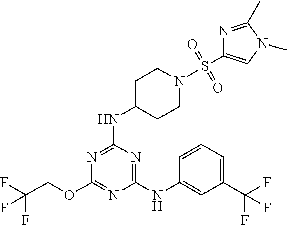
FC(COC1=NC(NC2=CC(C(F)(F)F)=CC=C2)=NC(NC2CCN(S(C3=CN(C)C(C)=N3)(=O)=O)CC2)=N1)(F)F
